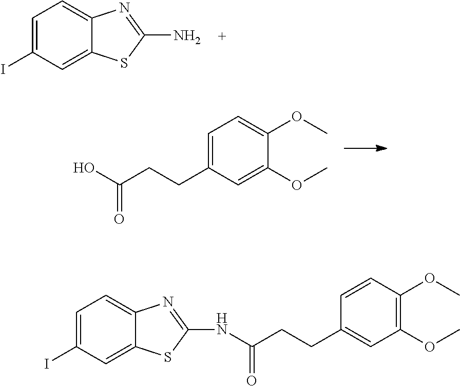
C1=C(I)C=C2C(=C1)N=C(N)S2.C1=C(CCC(O)=O)C=C(OC)C(OC)=C1.C1=CC(OC)=C(OC)C=C1CCC(NC1=NC2=CC=C(I)C=C2S1)=O
